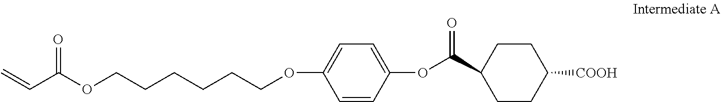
C1=CC(OC(C2CCC([COOH])CC2)=O)=CC=C1OCCCCCCOC(C=C)=O
